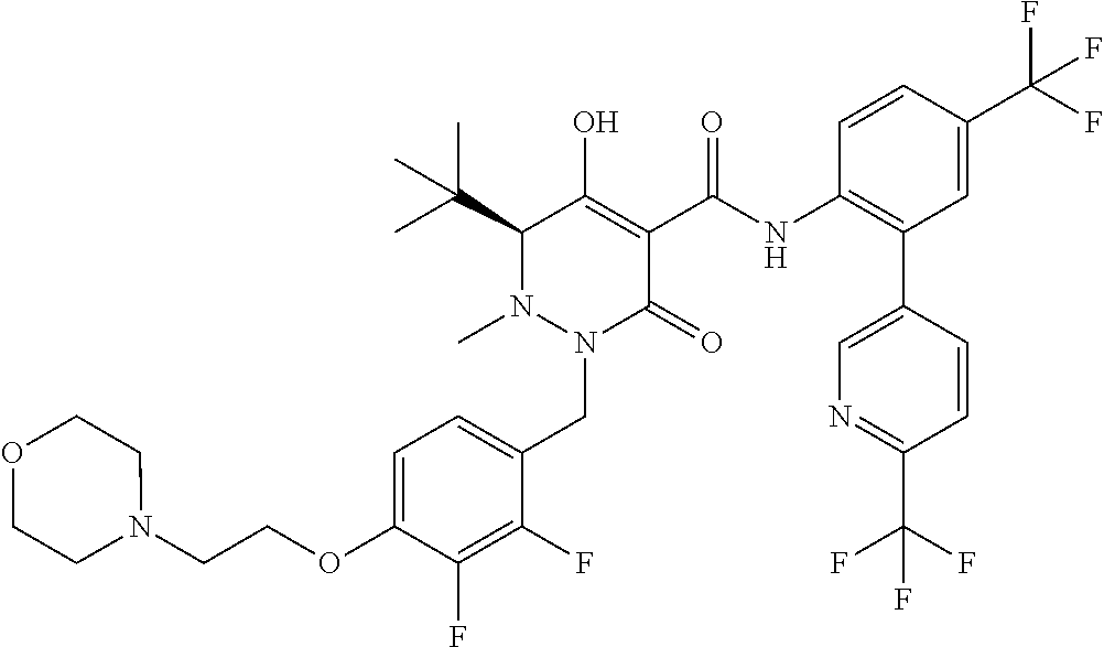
C1=C(OCCN2CCOCC2)C(F)=C(F)C(CN2C(=O)C(C(=O)NC3=C(C4=CN=C(C(F)(F)F)C=C4)C=C(C(F)(F)F)C=C3)=C(O)C(C(C)(C)C)N2C)=C1
